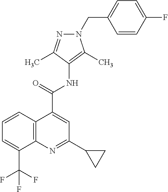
C12=C(N=C(C3CC3)C=C1C(=O)NC1=C(C)N(CC3=CC=C(F)C=C3)N=C1C)C(C(F)(F)F)=CC=C2
